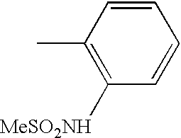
C1([MeSO2NH])=C(C)C=CC=C1
